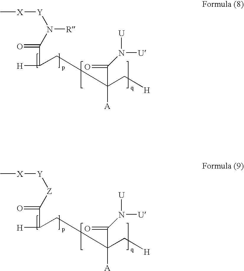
[H]C(C(=O)N([Y][X]C)[R])CC(C(=O)N([U])[U])([A])C[H].[H]C(C(=O)[Z][Y][X]C)CC(C(=O)N([U])[U])([A])C[H]
